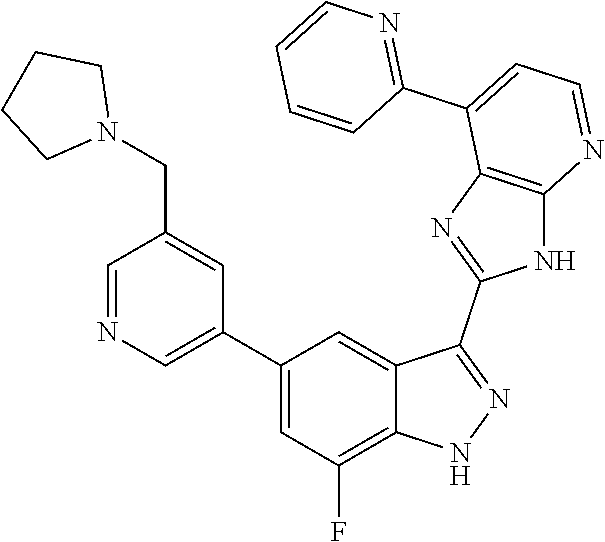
C1=NC=C(C2=CC(F)=C3C(=C2)C(C2=NC4=C(N2)N=CC=C4C2=NC=CC=C2)=NN3)C=C1CN1CCCC1
